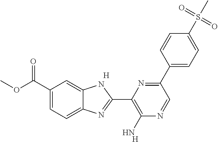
COC(C1=CC=C2C(=C1)NC(C1=C(N)N=CC(C3=CC=C(S(C)(=O)=O)C=C3)=N1)=N2)=O.[H].[H]
